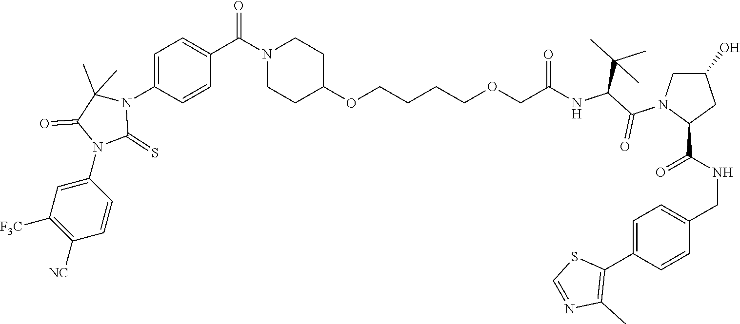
C(=O)(NC(C(N1C(C(NCC2=CC=C(C3=C(C)N=CS3)C=C2)=O)CC(O)C1)=O)C(C)(C)C)COCCCCOC1CCN(C(=O)C2=CC=C(N3C(C)(C)C(=O)N(C4=CC([F3C])=C([NC])C=C4)C3=S)C=C2)CC1
